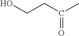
C(=O)(CCO)C
